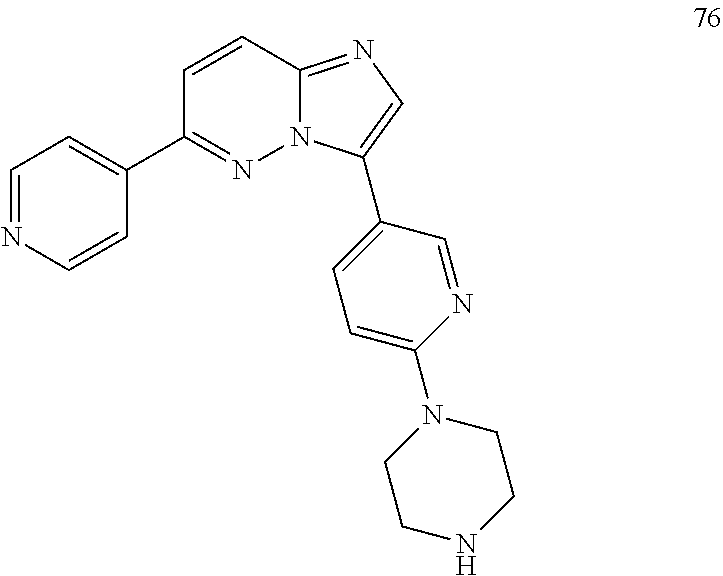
C1(C2=NN3C(=NC=C3C3=CC=C(N4CCNCC4)N=C3)C=C2)=CC=NC=C1
